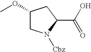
C1(OC)CN([Cbz])C(C(O)=O)C1
